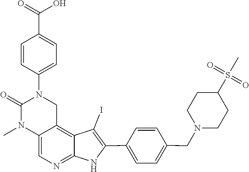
C1(C(=O)O)=CC=C(N2CC3=C4C(I)=C(C5=CC=C(CN6CCC(S(=O)(=O)C)CC6)C=C5)NC4=NC=C3N(C)C2=O)C=C1
